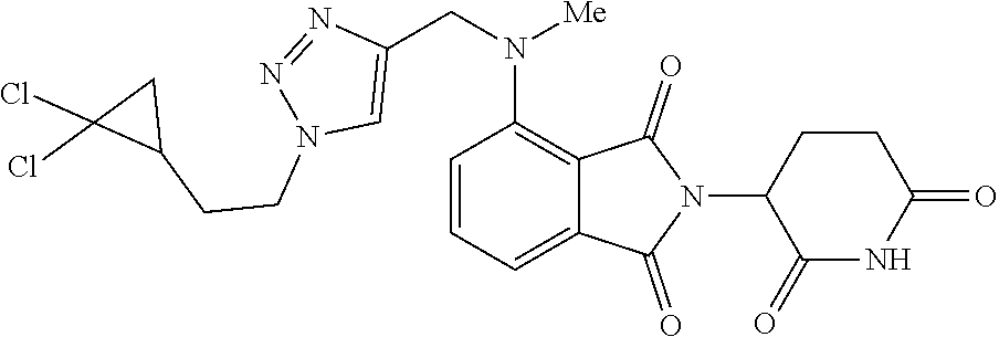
C1=CC=C2C(=C1N(CC1=CN(CCC3CC3(Cl)Cl)N=N1)[Me])C(=O)N(C1C(=O)NC(=O)CC1)C2=O
